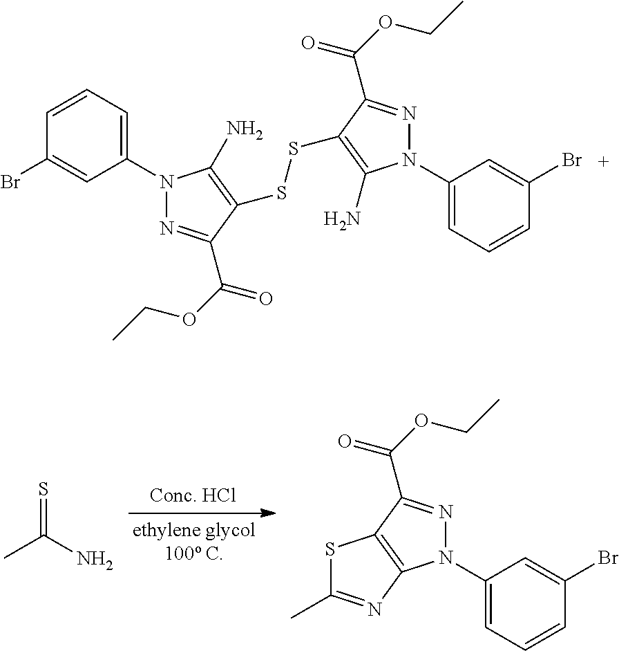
CC(N)=S.N1(C2=CC=CC(Br)=C2)N=C(C(OCC)=O)C2=C1N=C(C)S2.C1(N2N=C(C(OCC)=O)C(SSC3=C(N)N(C4=CC=CC(Br)=C4)N=C3C(OCC)=O)=C2N)=CC=CC(Br)=C1
